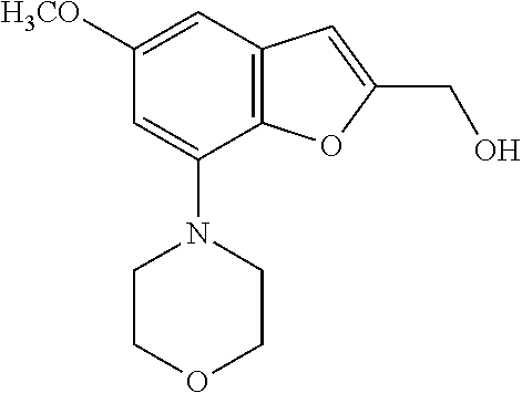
C12=C(C=C([H3CO])C=C1N1CCOCC1)C=C(CO)O2
